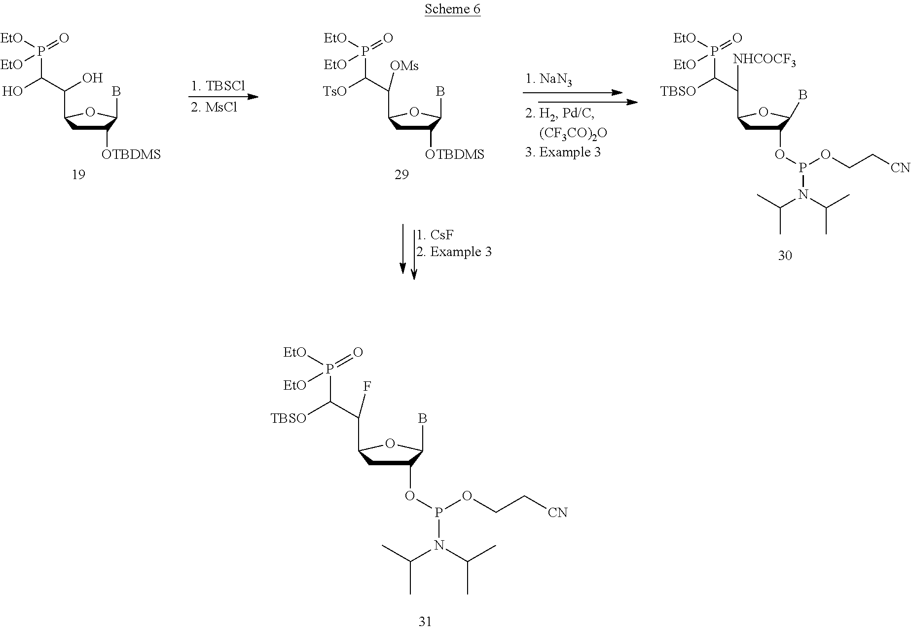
C1(OP(OCC[CN])N(C(C)C)C(C)C)CC(C(C(P(=O)([EtO])[EtO])[TBSO])F)OC1B.C1([OTBDMS])CC(C(C(P(=O)([EtO])[EtO])O)O)OC1B.C1([OTBDMS])CC(C(C(P(=O)([EtO])[EtO])[TsO])[OMs])OC1B.C1(OP(OCC[CN])N(C(C)C)C(C)C)CC(C(C(P(=O)([EtO])[EtO])[TBSO])[NHCOCF3])OC1B
